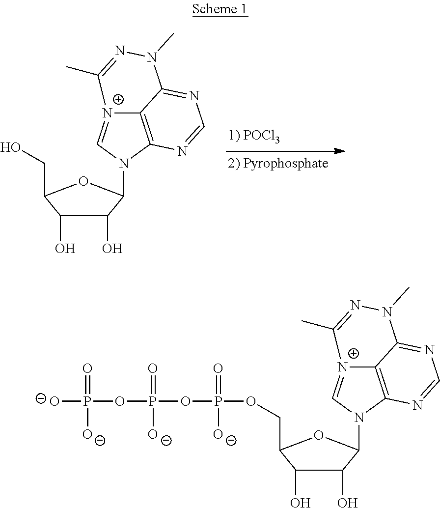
C12=C3N(C4C(O)C(O)C(CO)O4)C=[N+]1C(C)=NN(C)C2=NC=N3.C12=C3N(C4C(O)C(O)C(COP(OP(OP([O-])(=O)O)(=O)O)(=O)O)O4)C=[N+]1C(C)=NN(C)C2=NC=N3
